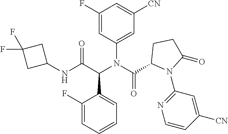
C1(F)=CC(N(C(C2N(C3=NC=CC([CN])=C3)C(=O)CC2)=O)C(C(NC2CC(F)(F)C2)=O)C2=CC=CC=C2F)=CC([CN])=C1
